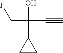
OC(C1CC1)(C#C)CF
